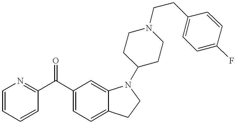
C1(C(C2=NC=CC=C2)=O)=CC=C2C(=C1)N(C1CCN(CCC3=CC=C(F)C=C3)CC1)CC2
